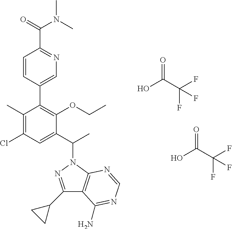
OC(C(F)(F)F)=O.OC(C(F)(F)F)=O.C1(C)=C(Cl)C=C(C(C)N2C3=C(C(C4CC4)=N2)C(N)=NC=N3)C(OCC)=C1C1=CN=C(C(=O)N(C)C)C=C1
